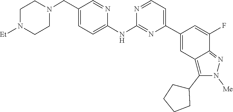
C1CN([Et])CCN1CC1=CC=C(NC2=NC(C3=CC4=C(C5CCCC5)N([Me])N=C4C(F)=C3)=CC=N2)N=C1
